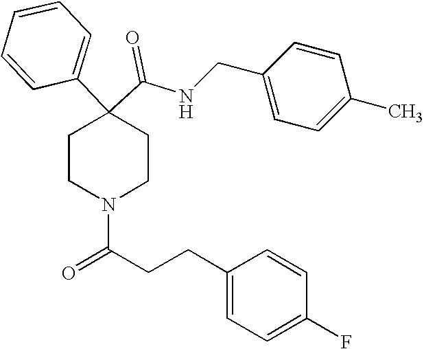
N(C(C1(C2=CC=CC=C2)CCN(C(=O)CCC2=CC=C(F)C=C2)CC1)=O)CC1=CC=C(C)C=C1
